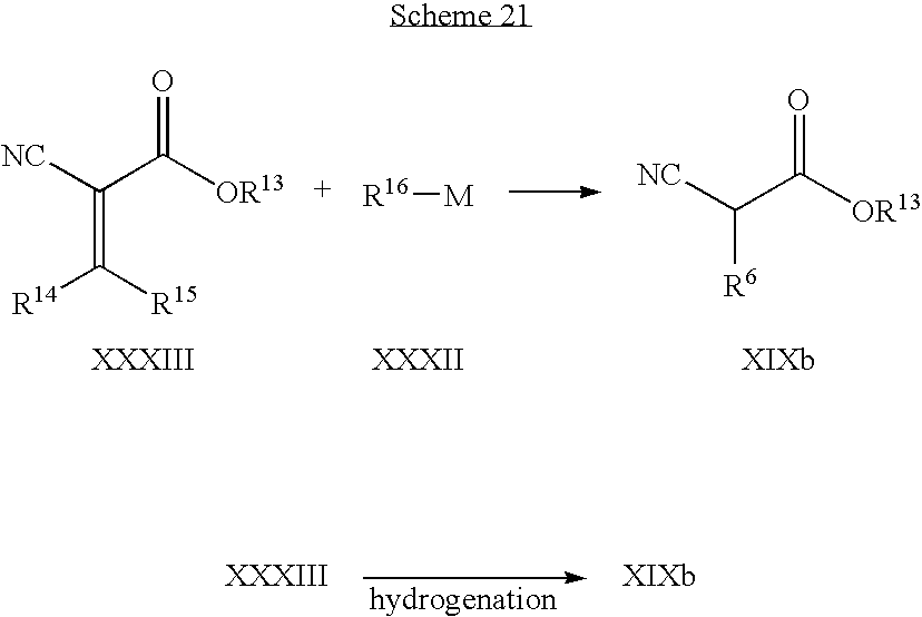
C([NC])(C([OR13])=O)[R6].C(=C([R15])[R14])([NC])C([OR13])=O.[R16][M]
